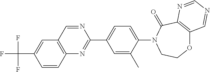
O1C2=C(C(=O)N(C3=CC=C(C4=NC5=C(C=C(C(F)(F)F)C=C5)C=N4)C=C3C)CC1)N=CN=C2
